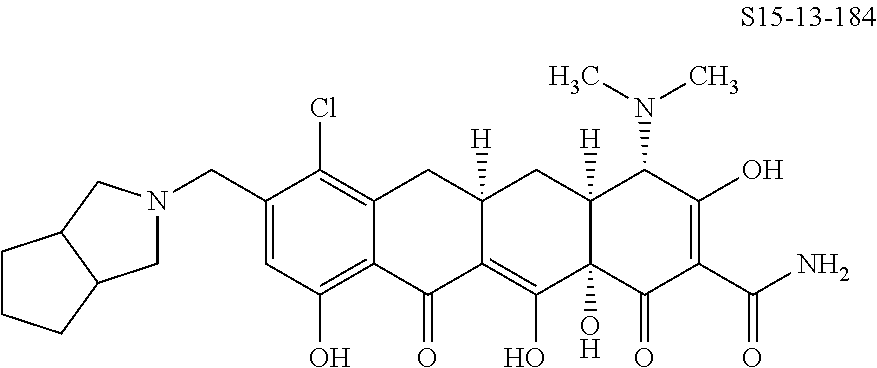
N1(CC2=CC(O)=C3C(=C2Cl)CC2([H])C(=C(O)C4(O)C([H])(C2)C(N(C)C)C(O)=C(C(N)=O)C4=O)C3=O)CC2C(C1)CCC2
